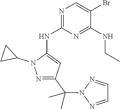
C1CC1N1N=C(C(C)(C)N2N=CC=N2)C=C1NC1=NC=C(Br)C(NCC)=N1
